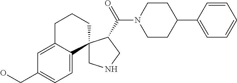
C1NCC(C(N2CCC(C3=CC=CC=C3)CC2)=O)C12C1=CC=C(CO)C=C1CCC2
